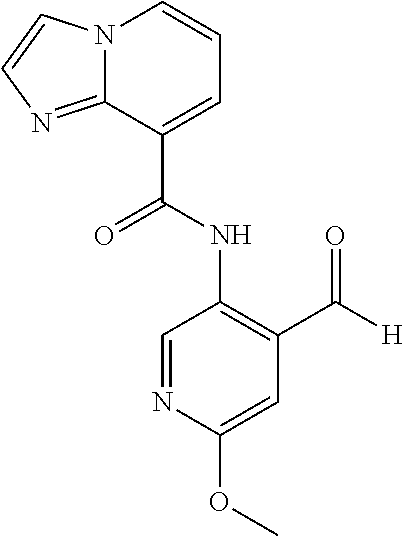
N12C(=NC=C1)C(C(NC1=C(C([H])=O)C=C(OC)N=C1)=O)=CC=C2
